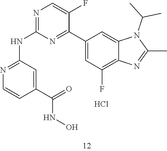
N1=C(NC2=NC=CC(C(=O)NO)=C2)N=C(C2=CC(F)=C3C(=C2)N(C(C)C)C(C)=N3)C(F)=C1.Cl
